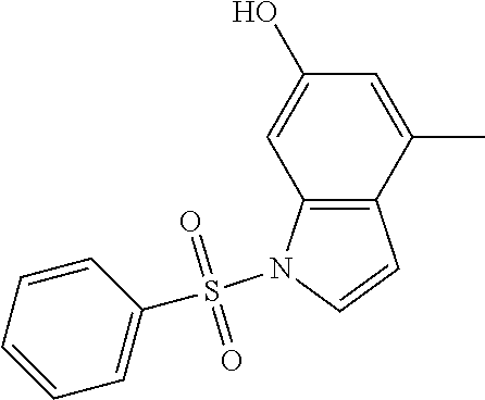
C12=C(C=CN1S(C1=CC=CC=C1)(=O)=O)C(C)=CC(O)=C2
